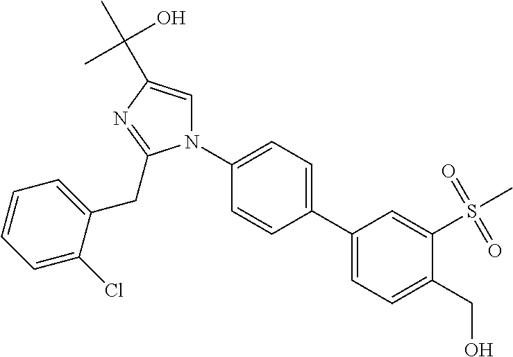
C1(C2=CC=C(CO)C(S(C)(=O)=O)=C2)=CC=C(N2C=C(C(C)(O)C)N=C2CC2=CC=CC=C2Cl)C=C1
